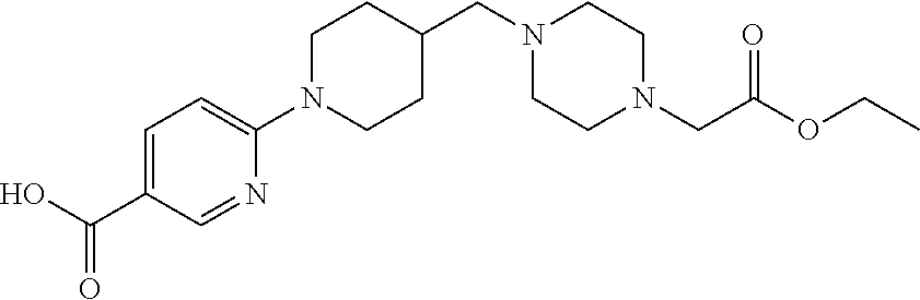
C1=C(C(O)=O)C=NC(N2CCC(CN3CCN(CC(OCC)=O)CC3)CC2)=C1
